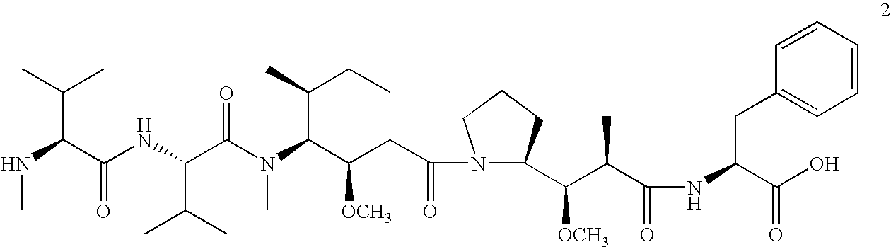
N(C(C(NC(C(N(C(C(CC(=O)N1C(C([OCH3])C(C)C(=O)NC(C(O)=O)CC2=CC=CC=C2)CCC1)[OCH3])C(C)CC)C)=O)C(C)C)=O)C(C)C)C
